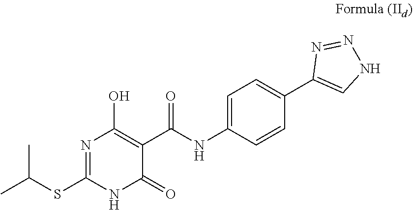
N1=C(SC(C)C)NC(=O)C(C(=O)NC2=CC=C(C3=CNN=N3)C=C2)=C1O
